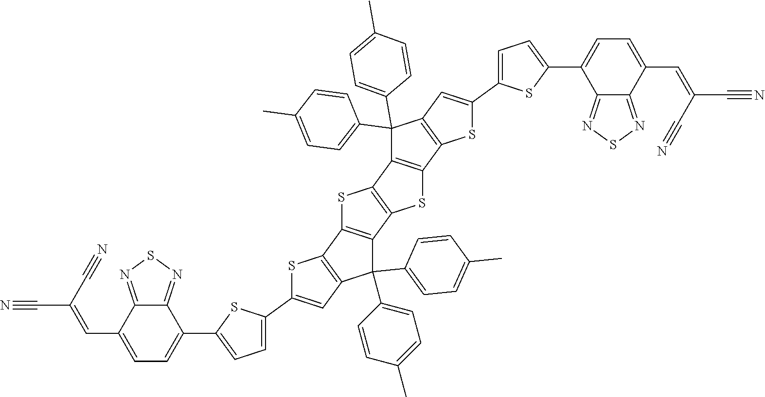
S1C2=C(C3=C1C1=C(S3)C3=C(C1(C1=CC=C(C)C=C1)C1=CC=C(C)C=C1)C=C(C1=CC=C(C4=CC=C(C=C(C#N)C#N)C5=NSN=C45)S1)S3)C(C1=CC=C(C)C=C1)(C1=CC=C(C)C=C1)C1=C2SC(C2=CC=C(C3=CC=C(C=C(C#N)C#N)C4=NSN=C34)S2)=C1
